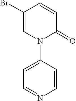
C1=C(Br)C=CC(=O)N1C1=CC=NC=C1
